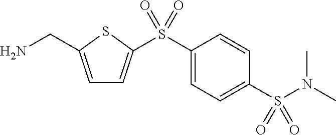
C1=C(CN)SC(S(C2=CC=C(S(N(C)C)(=O)=O)C=C2)(=O)=O)=C1
